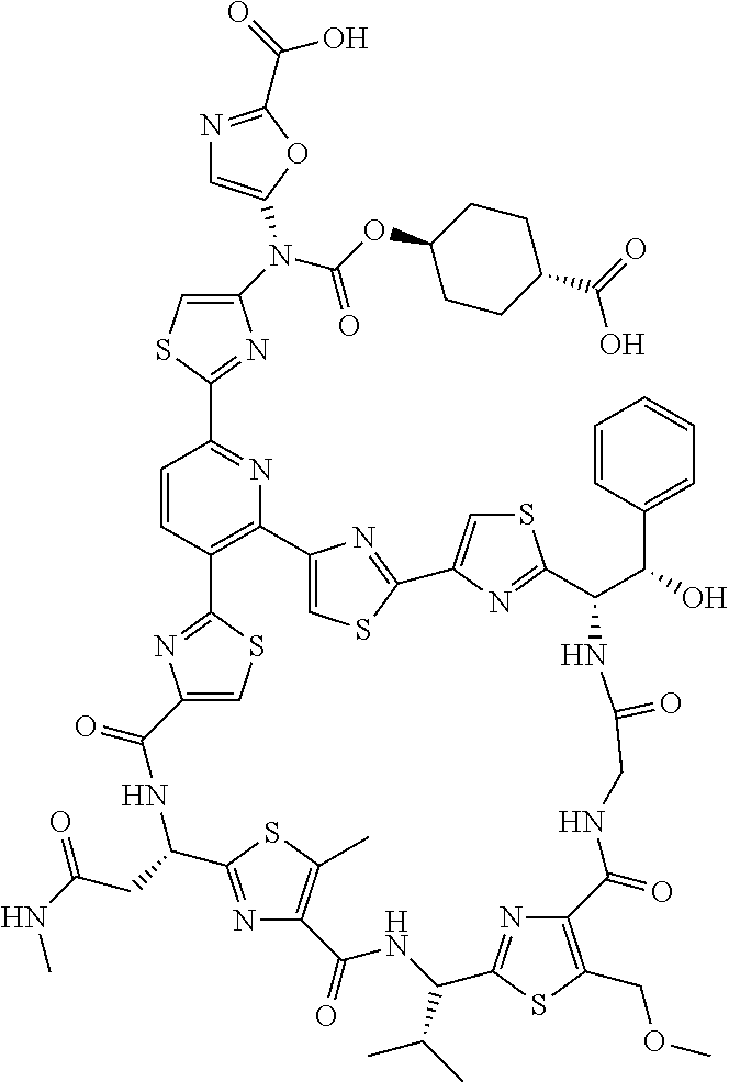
C1(N(C(=O)OC2CCC(C(=O)O)CC2)C2=CN=C(C(=O)O)O2)=CSC(C2=NC3=C(C=C2)C2=NC(=CS2)C(=O)NC(CC(NC)=O)C2=NC(=C(C)S2)C(=O)NC(C(C)C)C2=NC(=C(COC)S2)C(=O)NCC(=O)NC(C(C2=CC=CC=C2)O)C2=NC(=CS2)C2=NC3=CS2)=N1
